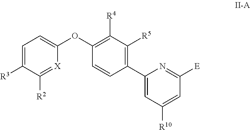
C1=C([R3])C([R2])=[X]C(OC2=C([R4])C([R5])=C(C3=CC([R10])=CC([E])=N3)C=C2)=C1
